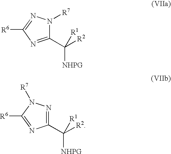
C1(C([R2])([NHPG])[R1])=NC([R6])=NN1[R7].C1(C([R2])([NHPG])[R1])=NN([R7])C([R6])=N1
